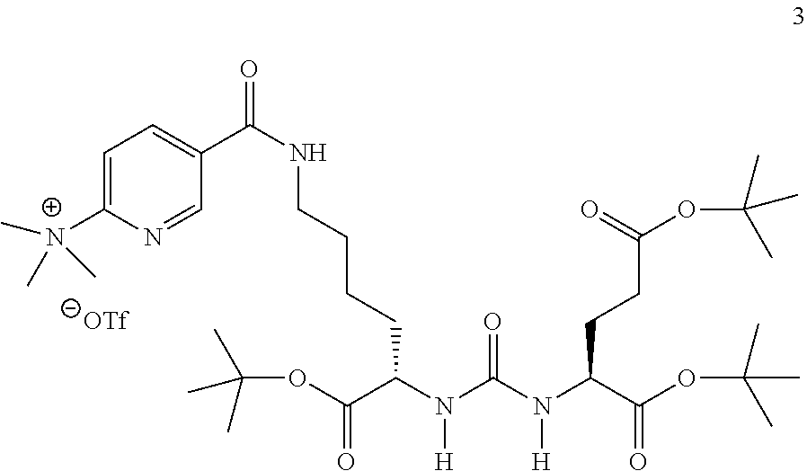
C1=C([N+](C)(C)C)N=CC(C(=O)NCCCCC(N(C(N([H])C(C(OC(C)(C)C)=O)CCC(OC(C)(C)C)=O)=O)[H])C(=O)OC(C)(C)C)=C1
